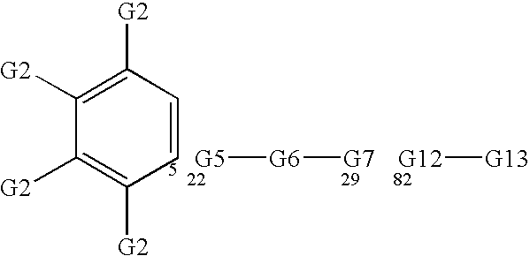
C1([G2])=C([G2])C=CC([G2])=C1[G2].[G5][G6][G7].[G12][G13]
